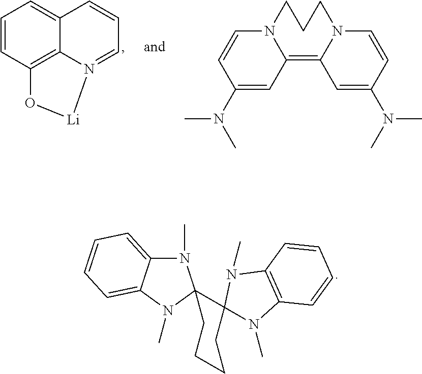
C1=CC2=C3C(=C1)C=CC=N3[Li]O2.C1(N(C)C)=CC2=C3N(CCCN2C=C1)C=CC(N(C)C)=C3.N1(C)C2=CC=CC=C2N(C)C12C1(N(C)C3=C(N1C)C=CC=C3)CCCC2
